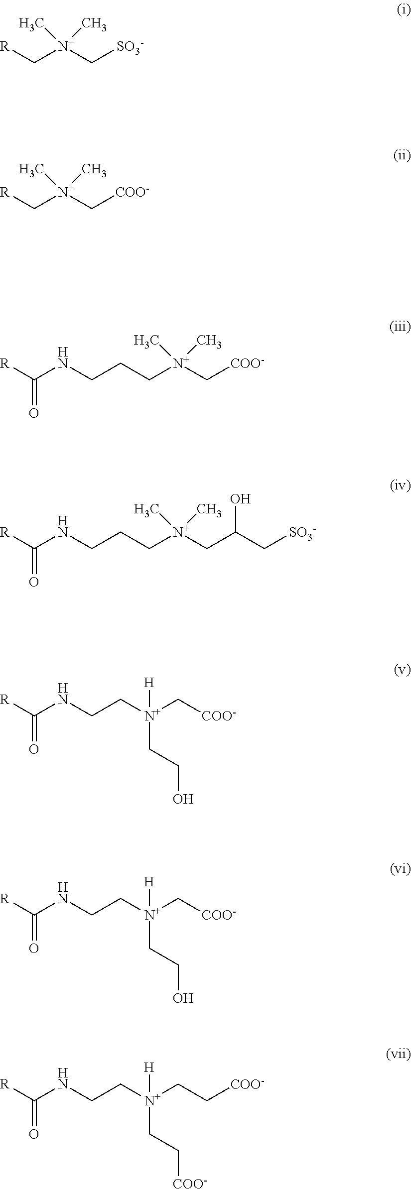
C([N+](C[SO3-])(C)C)[R].C([N+](C[COO-])(C)C)[R].C([N+](C[COO-])(C)C)CCNC([R])=O.C([N+](CC(C[SO3-])O)(C)C)CCNC([R])=O.[N+](C[COO-])(CCNC([R])=O)(CCO)[H].[N+](C[COO-])(CCNC([R])=O)(CCO)[H].[N+](CC[COO-])(CCNC([R])=O)(CC[COO-])[H]
